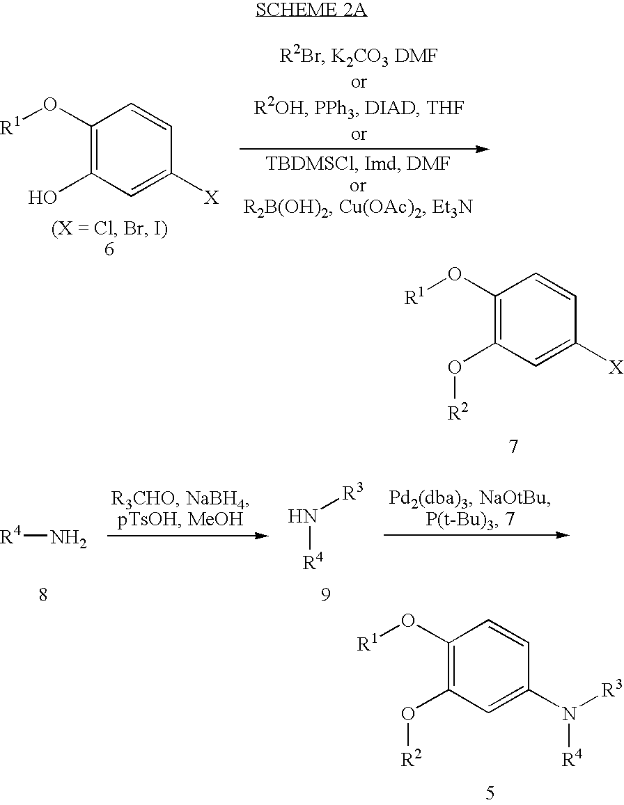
C1(O[R1])=C(O[R2])C=C([X])C=C1.C1(O[R1])=C(O)C=C([X])C=C1.C1(O[R1])=C(O[R2])C=C(N([R3])[R4])C=C1.[R4]N.[R4]N[R3]
